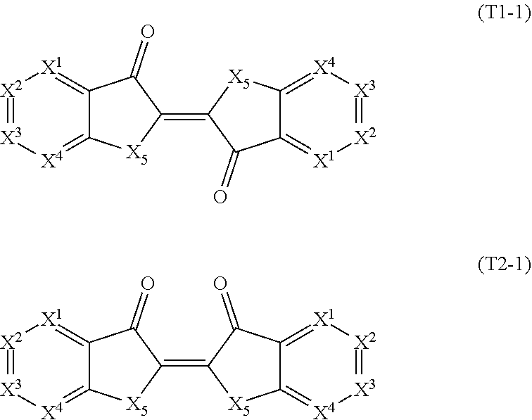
[X2]1=[X3][X4]=C2C(=[X1]1)C(=O)C(=C1C(=O)C3=[X1][X2]=[X3][X4]=C3[X5]1)[X5]2.[X2]1=[X3][X4]=C2C(=[X1]1)C(=O)C(=C1[X5]C3=[X4][X3]=[X2][X1]=C3C1=O)[X5]2
